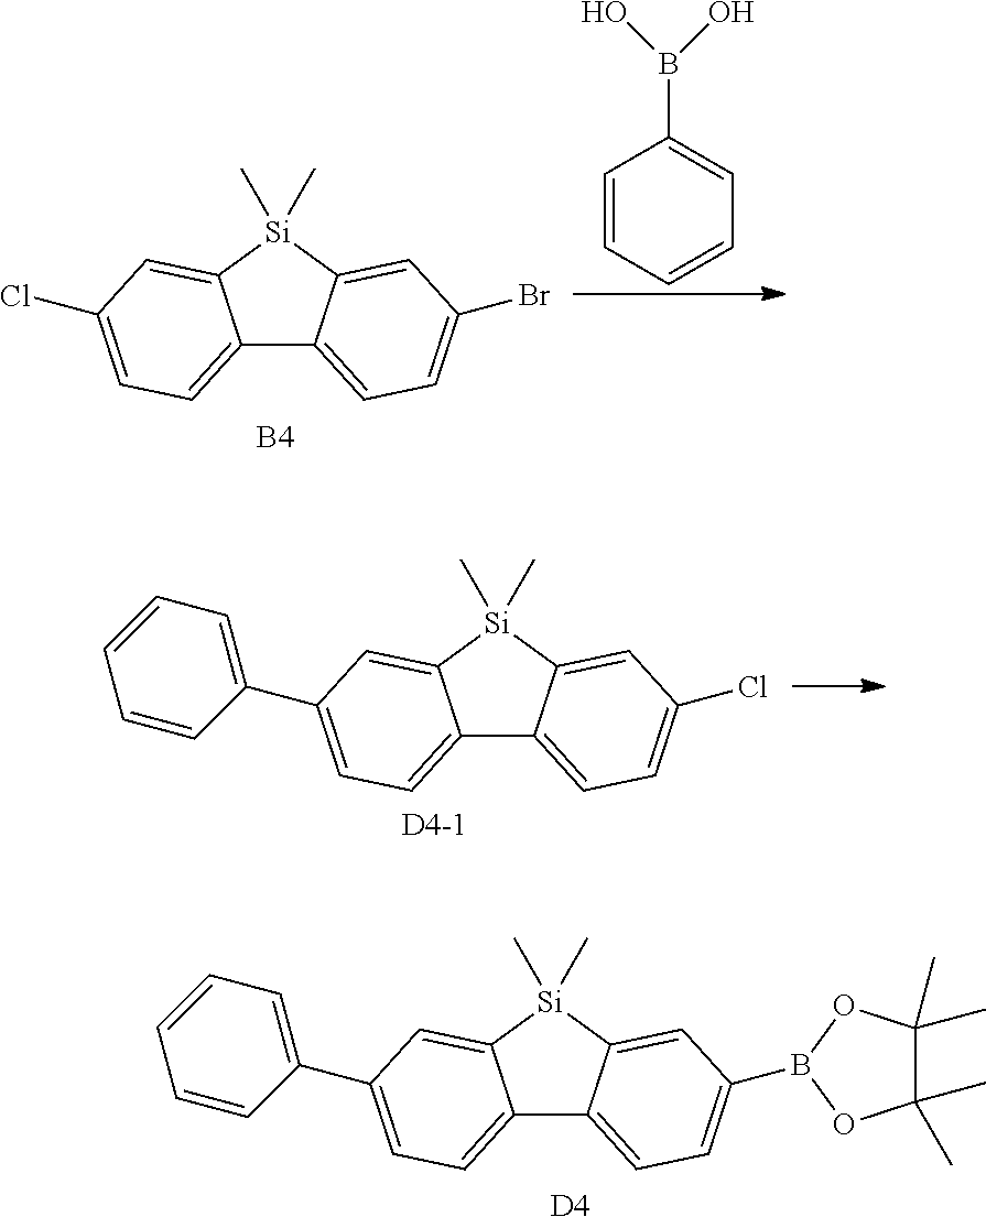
C12=CC=C(Cl)C=C1[Si](C)(C)C1=CC(Br)=CC=C21.[B4].C1=CC=CC=C1B(O)O.[D4-1].C12=CC=C(C3=CC=CC=C3)C=C1[Si](C)(C)C1=CC(Cl)=CC=C21.C12=CC=C(C3=CC=CC=C3)C=C1[Si](C)(C)C1=CC(B3OC(C)(C)C(C)(C)O3)=CC=C21.[D4]
